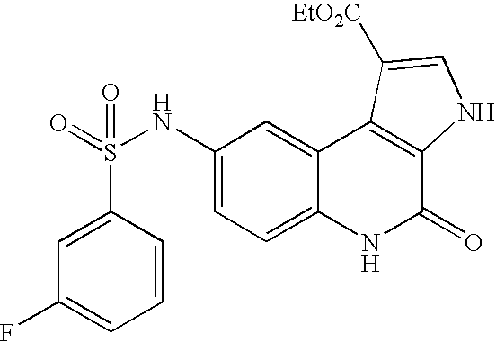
C1(S(=O)(NC2=CC=C3C(=C2)C2=C(C(=O)N3)NC=C2[EtO2C])=O)=CC(F)=CC=C1
